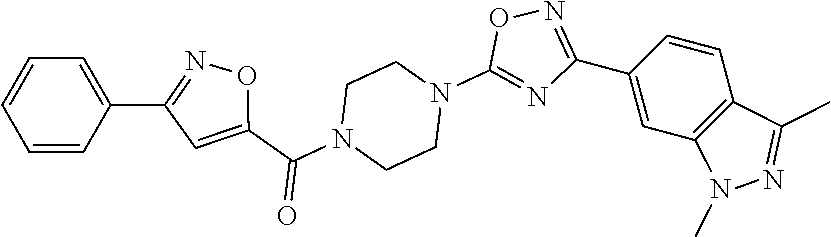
C1N(C(C2=CC(C3=CC=CC=C3)=NO2)=O)CCN(C2=NC(C3=CC4=C(C=C3)C(C)=NN4C)=NO2)C1
